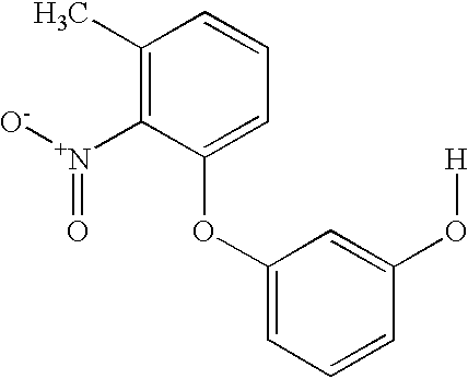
C1(C)=C([N+]([O-])=O)C(OC2=CC=CC(O[H])=C2)=CC=C1
